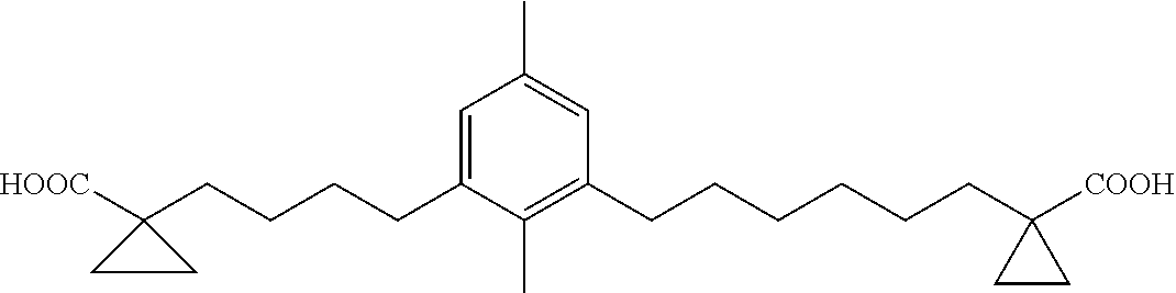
C1(C)=CC(CCCCCCC2([COOH])CC2)=C(C)C(CCCCC2([HOOC])CC2)=C1
